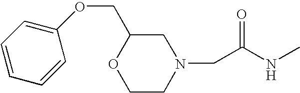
C1CN(CC(NC)=O)CC(COC2=CC=CC=C2)O1
